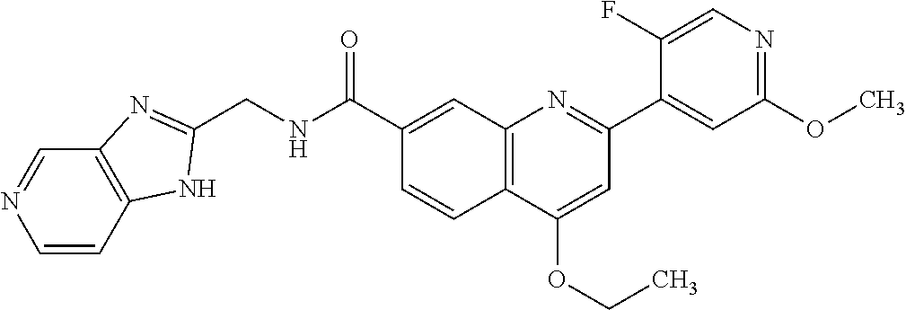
C1(C(NCC2=NC3=C(N2)C=CN=C3)=O)=CC2=C(C=C1)C(OCC)=CC(C1=CC(OC)=NC=C1F)=N2
